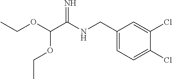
C1(CNC(C(OCC)OCC)=N)=CC=C(Cl)C(Cl)=C1
